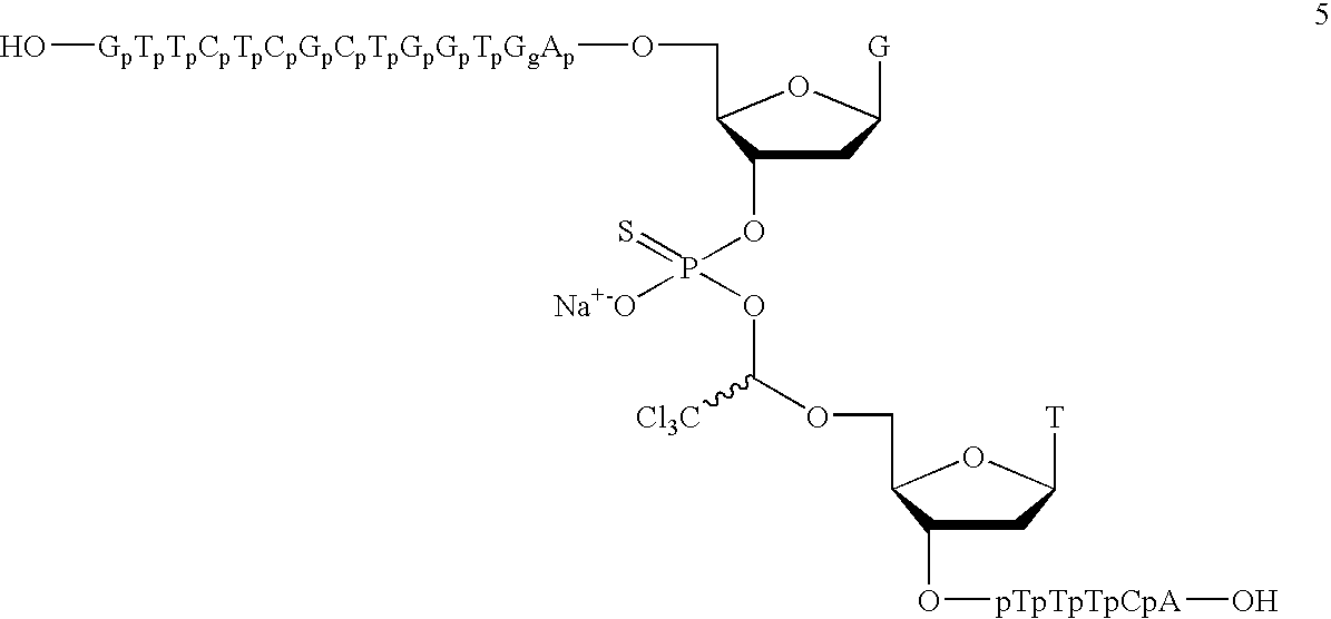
C1C(OP([Na+-O])(=S)OC([Cl3C])OCC2C(O[pTpTpTpCpA]O)CC([T])O2)C(CO[GpTpTpCpTpCpGpCpTpGpGpTpGgAp]O)OC1[G]
